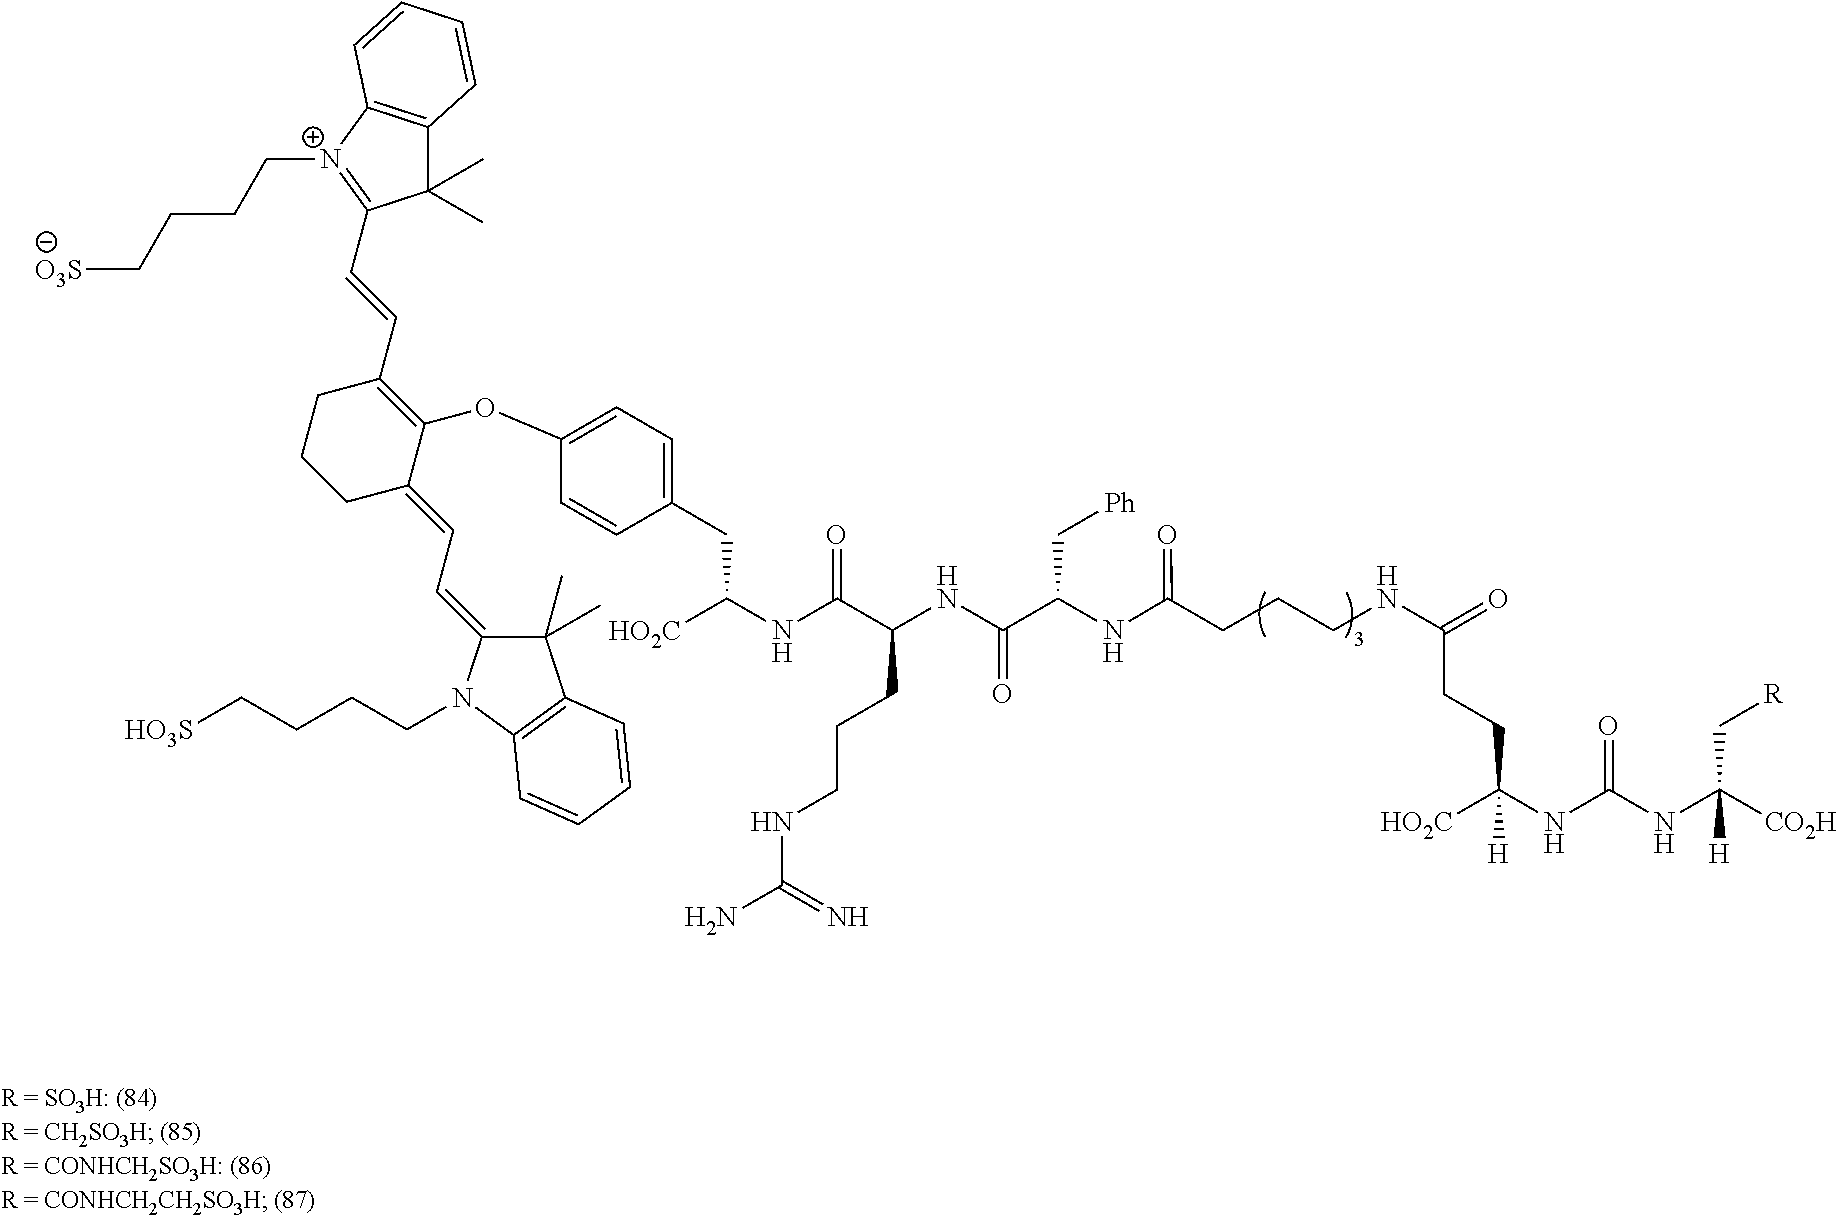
[R]CC(NC(NC([HO2C])(CCC(=O)NCCCC(NC(C(NC(CCCNC(N)=N)C(NC([HO2C])CC1=CC=C(OC2=C(C=CC3=[N+](CCCC[O3S])C4=C(C3(C)C)C=CC=C4)CCCC2=CC=C2C(C)(C)C3=C(N2CCCC[HO3S])C=CC=C3)C=C1)=O)=O)C[Ph])=O)[H])=O)([CO2H])[H]
